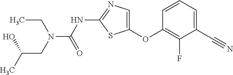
O(C1=CN=C(NC(=O)N(CC)CC(O)C)S1)C1=C(F)C(C#N)=CC=C1
